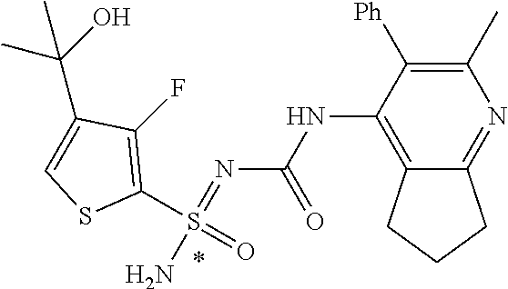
N(C1=C2C(=NC(C)=C1[Ph])CCC2)C(N=S(N)(C1=C(F)C(C(O)(C)C)=CS1)=O)=O
